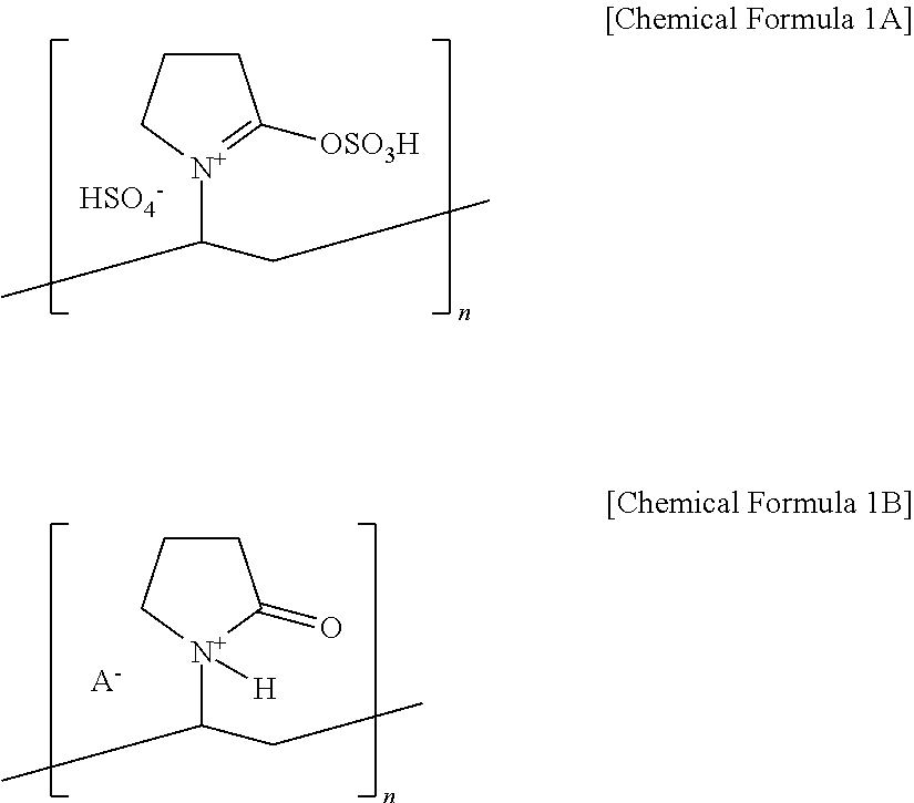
C1CC[N+](C(CC)C)=C1[OSO3H].[HSO4-].C1CC[N+](C(CC)C)([H])C1=O.[A-]
